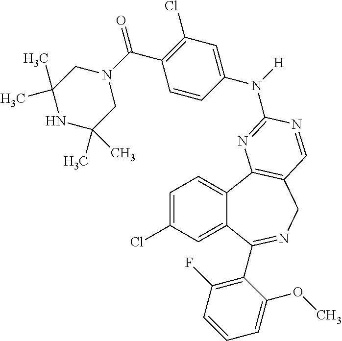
C1=C(Cl)C=C2C(=C1)C1=C(CN=C2C2=C(F)C=CC=C2OC)C=NC(N([H])C2=CC(Cl)=C(C(=O)N3CC(C)(C)NC(C)(C)C3)C=C2)=N1
